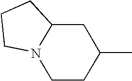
C1CC(C)CC2N1CCC2
